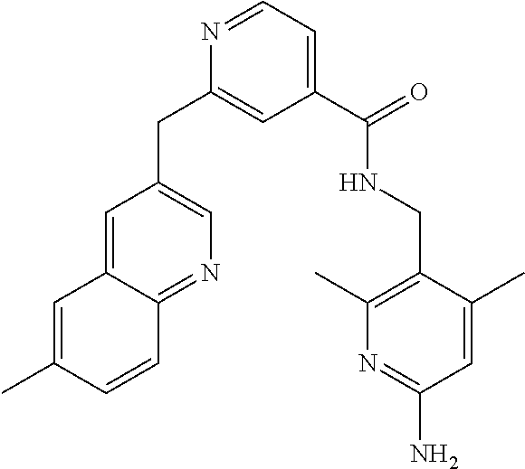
C1=C(C)C=CC2=NC=C(CC3=CC(C(=O)NCC4=C(C)N=C(N)C=C4C)=CC=N3)C=C12
